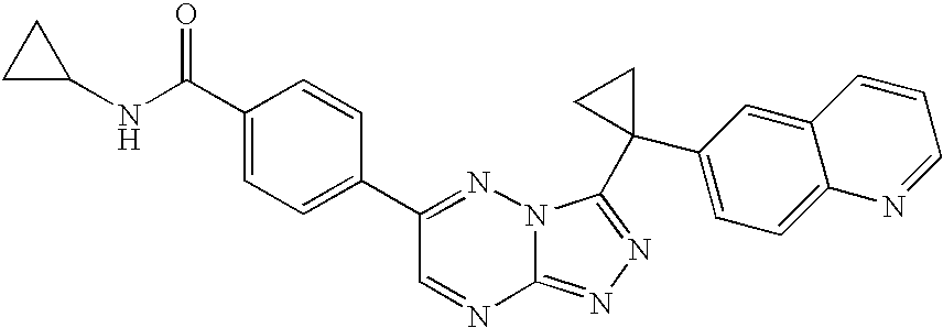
C12=NN=C(C3(C4=CC=C5C(=C4)C=CC=N5)CC3)N1N=C(C1=CC=C(C(NC3CC3)=O)C=C1)C=N2
